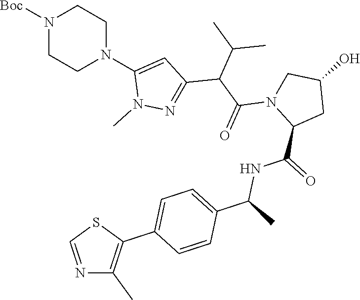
N1([Boc])CCN(C2=CC(C(C(N3C(C(=O)NC(C)C4=CC=C(C5=C(C)N=CS5)C=C4)CC(O)C3)=O)C(C)C)=NN2C)CC1
